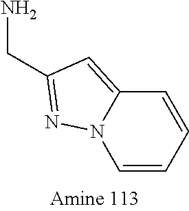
C(N)C1=NN2C=CC=CC2=C1
